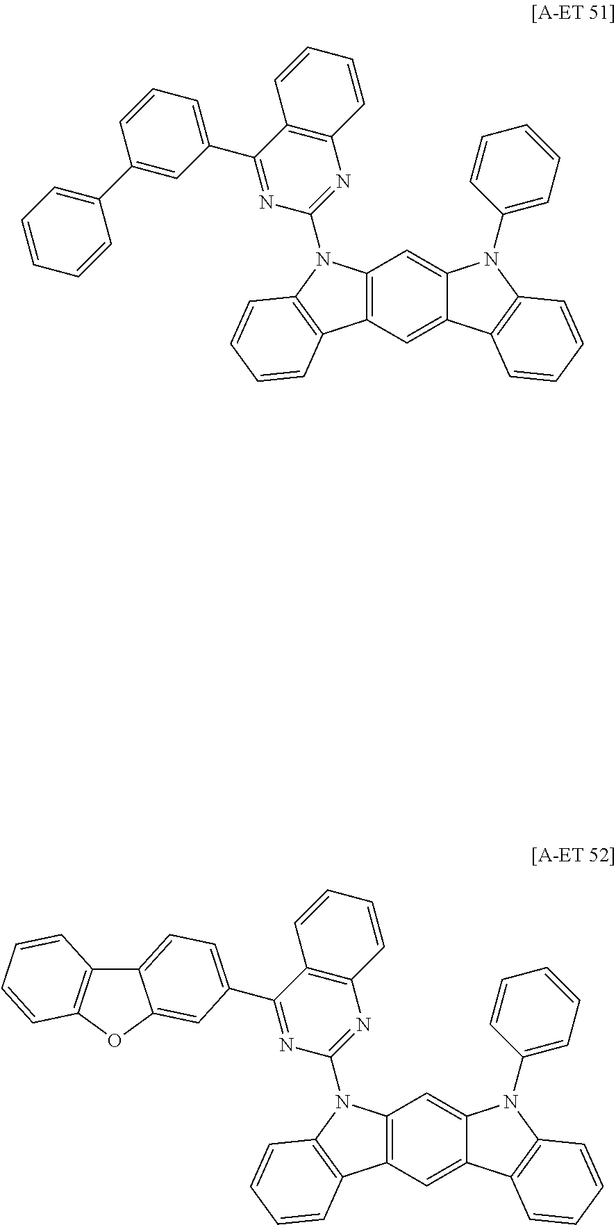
C12=C(C=C3C(=C1)N(C1=CC=CC=C1)C1=C3C=CC=C1)C1=C(N2C2=NC3=C(C(C4=CC=CC(C5=CC=CC=C5)=C4)=N2)C=CC=C3)C=CC=C1.C12=C(C=C3C(=C1)N(C1=CC=CC=C1)C1=C3C=CC=C1)C1=C(N2C2=NC3=C(C(C4=CC=C5C6=C(OC5=C4)C=CC=C6)=N2)C=CC=C3)C=CC=C1
